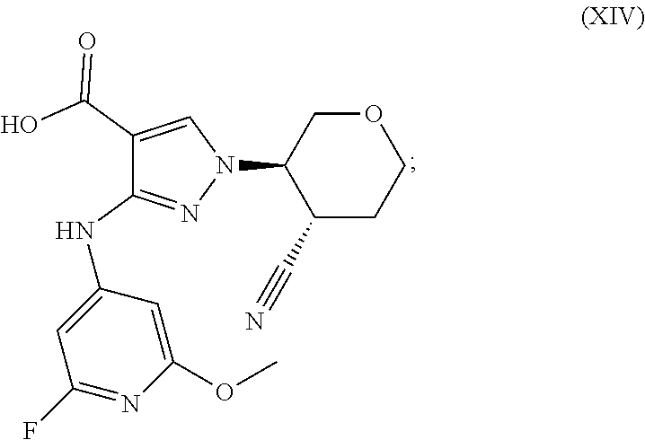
C1(C#N)CCOCC1N1C=C(C(O)=O)C(NC2=CC(F)=NC(OC)=C2)=N1
